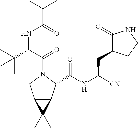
C(NC([CN])CC1C(=O)NCC1)(=O)C1C2C(CN1C(C(C(C)(C)C)NC(C(C)C)=O)=O)C2(C)C
